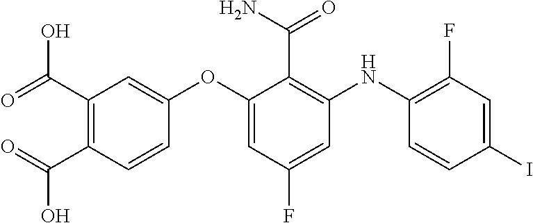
C1(OC2=CC(F)=CC(NC3=C(F)C=C(I)C=C3)=C2C(N)=O)=CC(C(=O)O)=C(C(=O)O)C=C1
